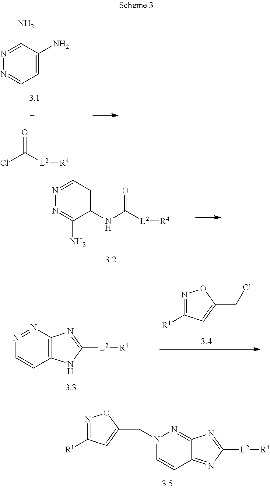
C12=NC([L2][R4])=NC1=NN(CC1=CC([R1])=NO1)C=C2.C1=C(N)C(N)=NN=C1.ClC([L2][R4])=O.C1(NC([L2][R4])=O)=CC=NN=C1N.C12=C(N=NC=C1)N=C([L2][R4])N2.N1=C([R1])C=C(CCl)O1
